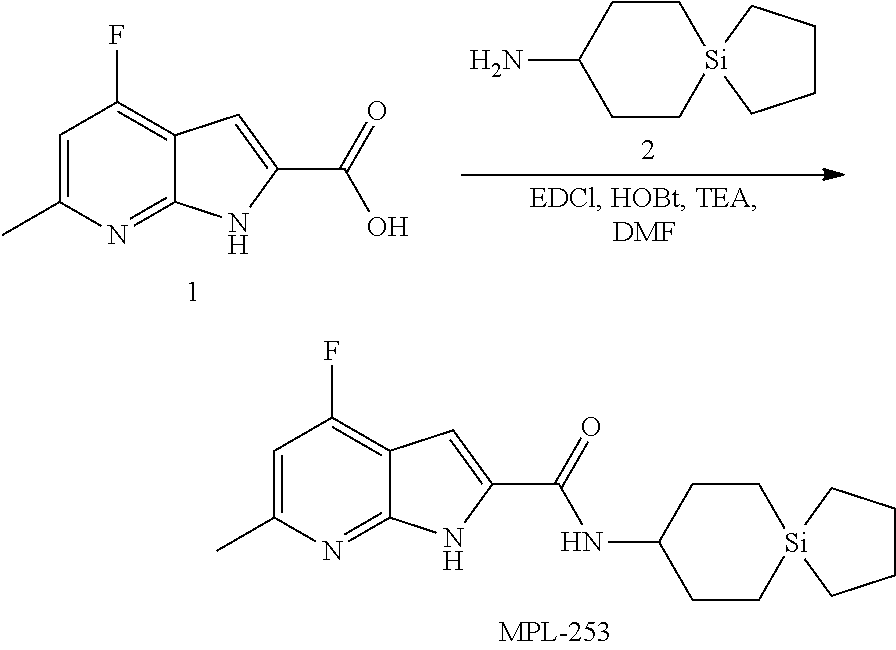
C12=NC(C)=CC(F)=C1C=C(C(=O)O)N2.C1CC(N)CC[Si]12CCCC2.C12=NC(C)=CC(F)=C1C=C(C(=O)NC1CC[Si]3(CC1)CCCC3)N2
